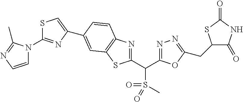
C(C1=NN=C(CC2C(=O)NC(=O)S2)O1)(S(=O)(=O)C)C1=NC2=C(S1)C=C(C1=CSC(N3C=CN=C3C)=N1)C=C2
